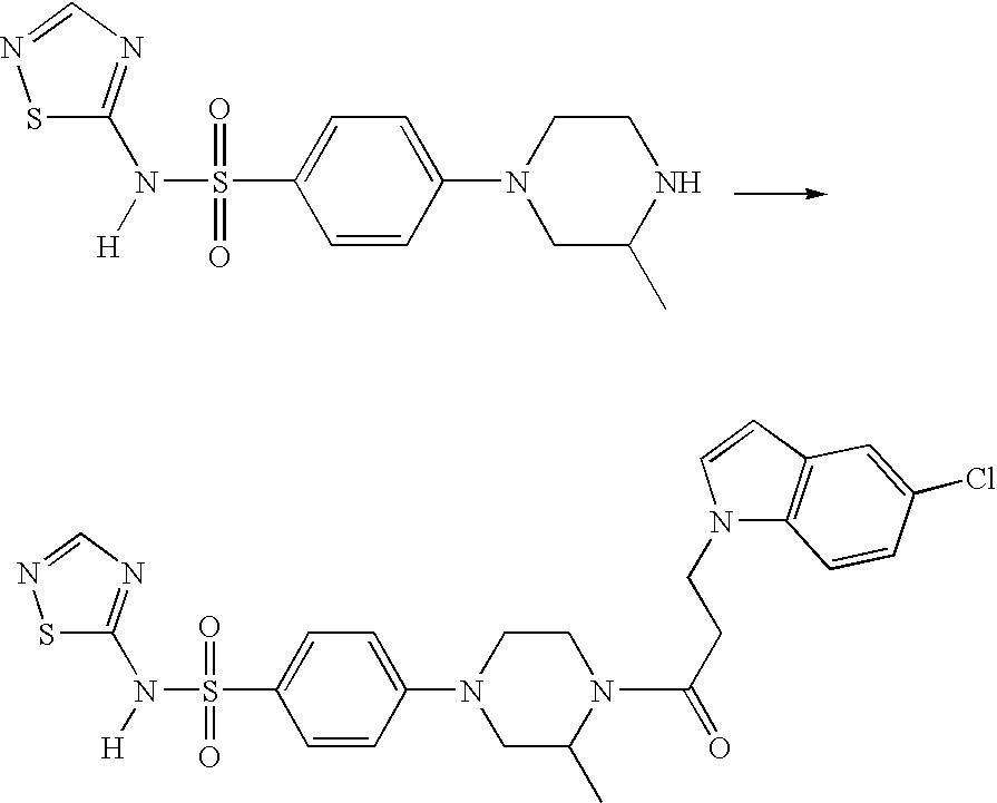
S1C(N(S(C2=CC=C(N3CC(C)NCC3)C=C2)(=O)=O)[H])=NC=N1.S1C(N([H])S(C2=CC=C(N3CC(C)N(C(CCN4C5=C(C=C4)C=C(Cl)C=C5)=O)CC3)C=C2)(=O)=O)=NC=N1
